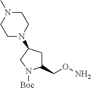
C1(CON)CC(N2CCN(C)CC2)CN1[Boc]
